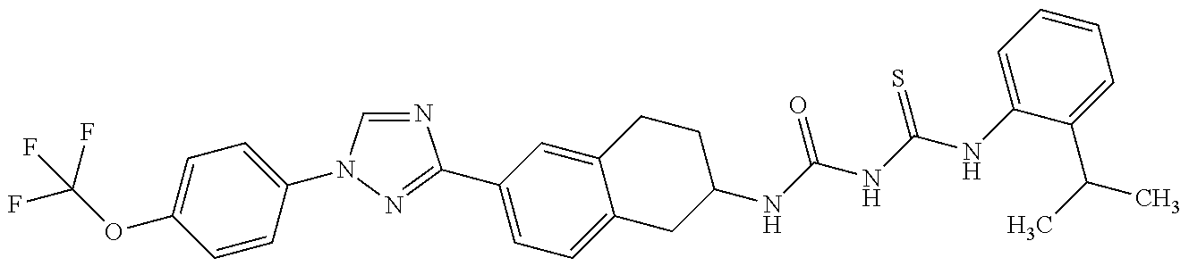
FC(OC1=CC=C(N2C=NC(C3=CC=C4C(=C3)CCC(NC(NC(NC3=CC=CC=C3C(C)C)=S)=O)C4)=N2)C=C1)(F)F
